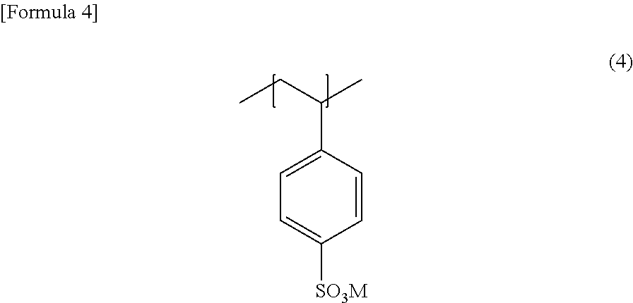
C1=C(C(CC)C)C=CC([SO3M])=C1
